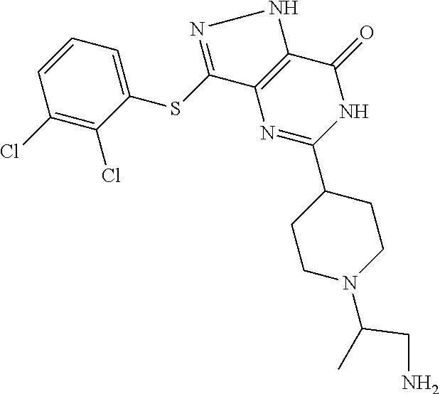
C1=CC(Cl)=C(Cl)C(SC2=NNC3=C2N=C(C2CCN(C(C)CN)CC2)NC3=O)=C1
